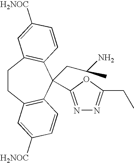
C1CC2=C(C=CC([H2NOC])=C2)C(CC(N)C)(C2=NN=C(CC)O2)C2=C1C=C([H2NOC])C=C2
